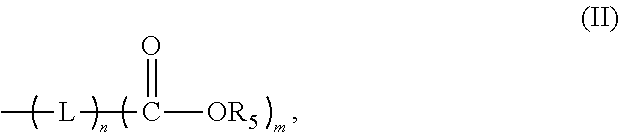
C[L]C([OR5])=O
